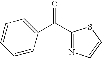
O=C(C1=CC=CC=C1)C1=NC=CS1
